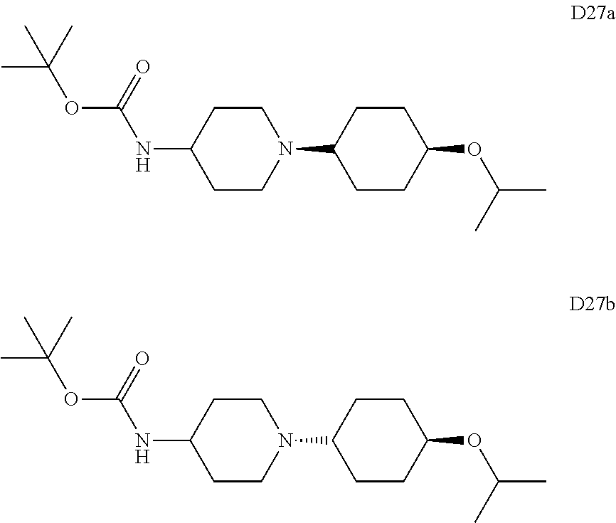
C1(NC(=O)OC(C)(C)C)CCN(C2CCC(OC(C)C)CC2)CC1.C1(NC(=O)OC(C)(C)C)CCN(C2CCC(OC(C)C)CC2)CC1
